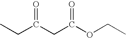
CCC(CC(OCC)=O)=O
